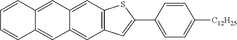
C12=CC3=C(C=C1C=C1C(=C2)C=CC=C1)C=C(C1=CC=C([C12H25])C=C1)S3
